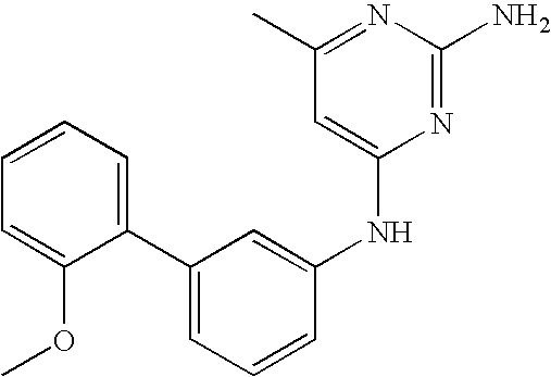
C1(C2=CC=CC=C2OC)=CC=CC(NC2=CC(C)=NC(N)=N2)=C1
